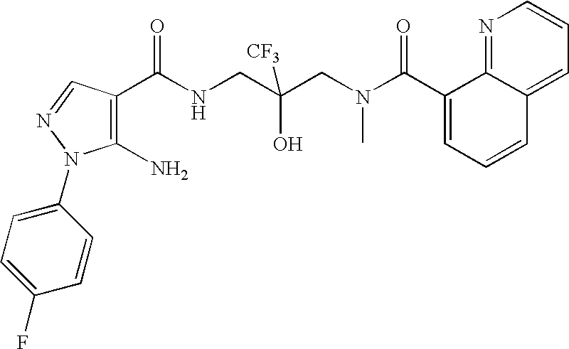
C1(C(NCC(CN(C(C2=CC=CC3=CC=CN=C23)=O)C)(O)[CF3])=O)=C(N)N(C2=CC=C(F)C=C2)N=C1
